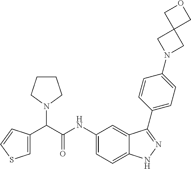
C1CCN(C(C(NC2=CC=C3C(=C2)C(C2=CC=C(N4CC5(C4)COC5)C=C2)=NN3)=O)C2=CSC=C2)C1
